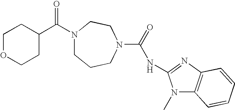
N1(C(C2CCOCC2)=O)CCCN(C(=O)NC2=NC3=C(N2C)C=CC=C3)CC1
